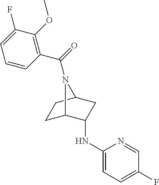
C1(NC2C3CCC(C2)N3C(=O)C2=C(OC)C(F)=CC=C2)=CC=C(F)C=N1
